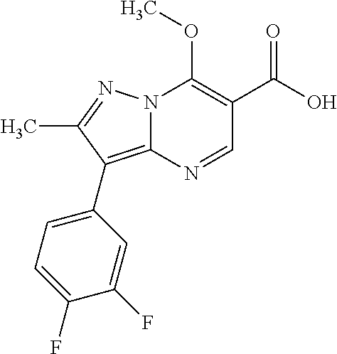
N12C(=C(C3=CC=C(F)C(F)=C3)C(C)=N1)N=CC(C(=O)O)=C2OC
